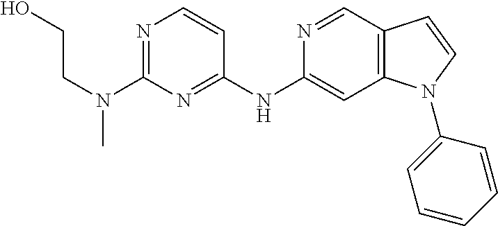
C1(N(C)CCO)=NC=CC(NC2=CC3=C(C=N2)C=CN3C2=CC=CC=C2)=N1
